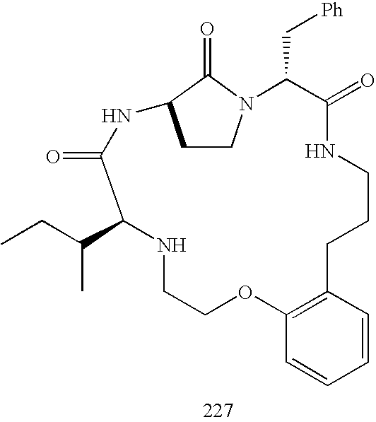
C1CN2C(=O)C1NC(=O)C(C(CC)C)NCCOC1=C(CCCNC(=O)C2C[Ph])C=CC=C1
